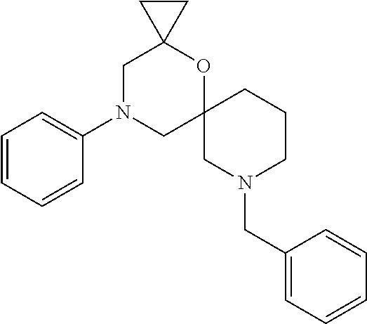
C1N(C2=CC=CC=C2)CC2(OC13CC3)CN(CC1=CC=CC=C1)CCC2
